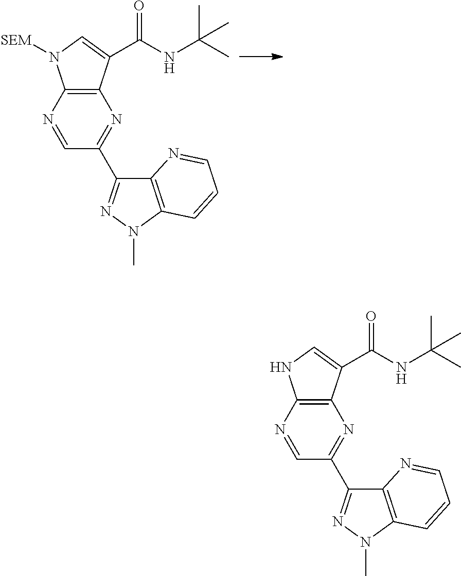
C1=NC2=C(N=C1C1=NN(C)C3=C1N=CC=C3)C(C(NC(C)(C)C)=O)=CN2[SEM].C1=NC2=C(N=C1C1=NN(C)C3=C1N=CC=C3)C(C(NC(C)(C)C)=O)=CN2
